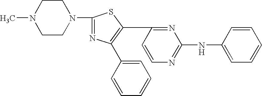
C1=C(C2=C(C3=NC(NC4=CC=CC=C4)=NC=C3)SC(N3CCN(C)CC3)=N2)C=CC=C1
